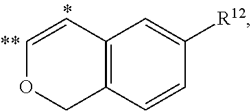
C12=C(C=CC([R12])=C1)COC=C2
